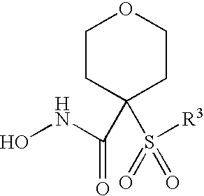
C1CC(C(=O)NO)(S([R3])(=O)=O)CCO1
